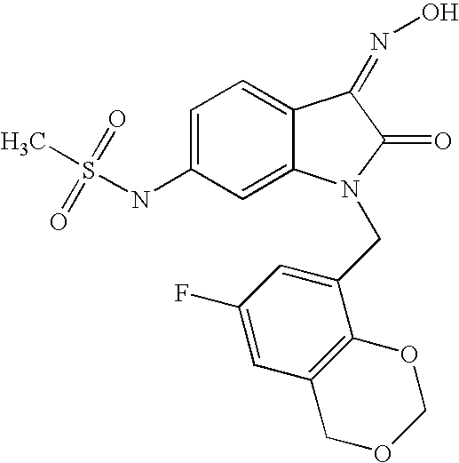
S(NC1=CC=C2C(=C1)N(CC1=CC(F)=CC3=C1OCOC3)C(=O)C2=NO)(=O)(=O)C
